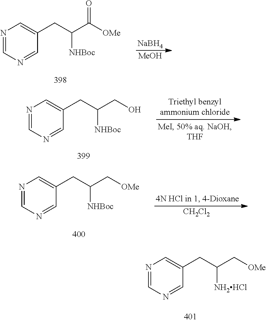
N1=CN=CC(CC(C([OMe])=O)[NHBoc])=C1.[NaBH4].[MeOH].N1=CN=CC(CC(CO)[NHBoc])=C1.N1=CN=CC(CC(C[OMe])[NHBoc])=C1.[CH2Cl2].N1=CN=CC(CC(C[OMe])[NH2HCl])=C1
